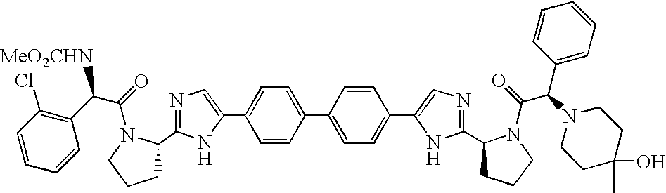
C1=CC(Cl)=C(C(C(=O)N2C(C3=NC=C(C4=CC=C(C5=CC=C(C6=CN=C(C7CCCN7C(=O)C(N7CCC(C)(O)CC7)C7=CC=CC=C7)N6)C=C5)C=C4)N3)CCC2)[MeO2CHN])C=C1
